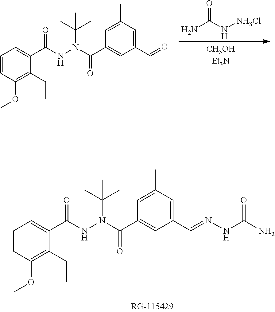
C1=CC(OC)=C(CC)C(C(NN(C(C)(C)C)C(C2=CC(C=O)=CC(C)=C2)=O)=O)=C1.NC(N[NH3Cl])=O.C1=CC(OC)=C(CC)C(C(NN(C(C)(C)C)C(C2=CC(C=NNC(N)=O)=CC(C)=C2)=O)=O)=C1
